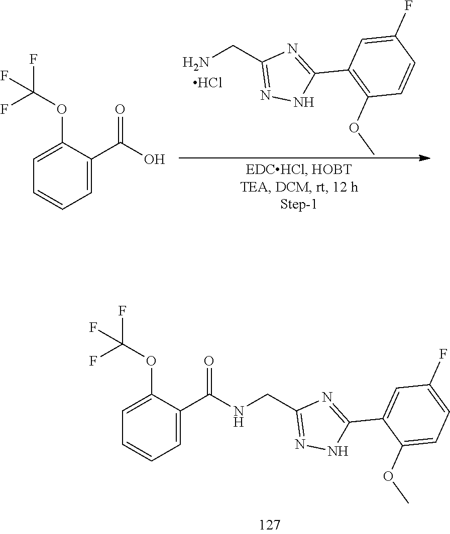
NCC1=NNC(C2=C(OC)C=CC(F)=C2)=N1.C1=C(C(O)=O)C(OC(F)(F)F)=CC=C1.Cl.C1=C(C(=O)NCC2=NNC(C3=CC(F)=CC=C3OC)=N2)C(OC(F)(F)F)=CC=C1
